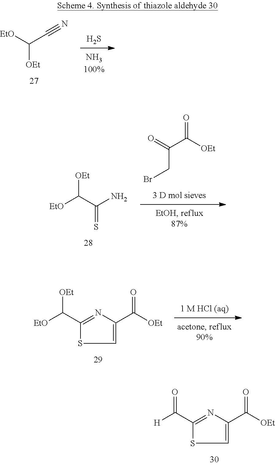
S.C([OEt])([EtO])C#N.[OEt]C(C(N)=S)[EtO].C(CBr)(=O)C([OEt])=O.C1=C(C([OEt])=O)N=C(C([EtO])[OEt])S1.C1=C(C([OEt])=O)N=C(C([H])=O)S1
